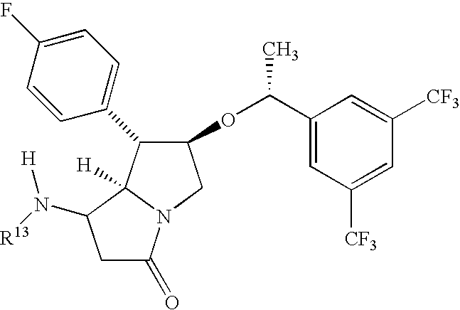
C1C(=O)N2C([H])(C1N([H])[R13])C(C1=CC=C(F)C=C1)C(OC(C1=CC([CF3])=CC([CF3])=C1)C)C2
